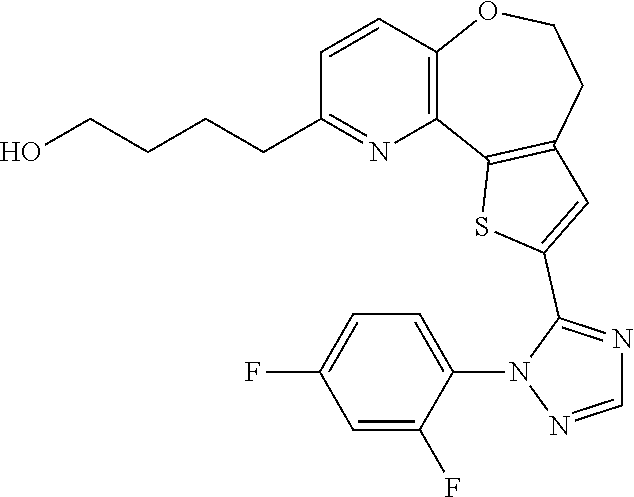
C1=CC2=C(N=C1CCCCO)C1=C(CCO2)C=C(C2=NC=NN2C2=CC=C(F)C=C2F)S1
